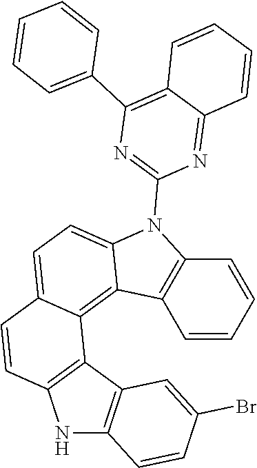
N1C2=C(C3=C1C=CC1=CC=C4N(C5=NC(C6=CC=CC=C6)=C6C(=N5)C=CC=C6)C5=C(C4=C31)C=CC=C5)C=C(Br)C=C2
